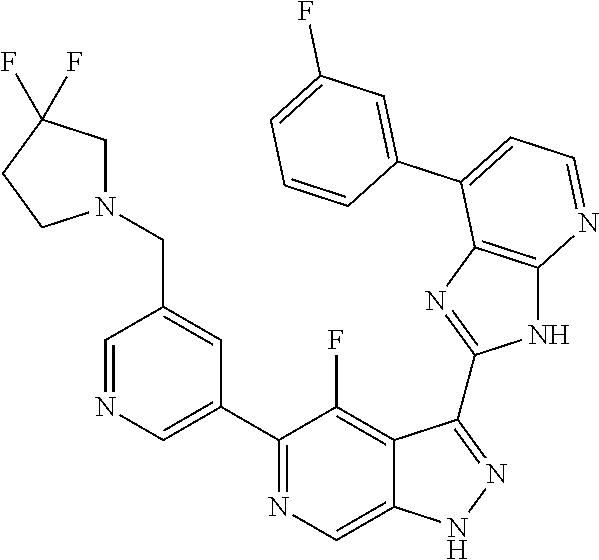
C1=NC=C(C2=NC=C3C(=C2F)C(C2=NC4=C(N2)N=CC=C4C2=CC(F)=CC=C2)=NN3)C=C1CN1CC(F)(F)CC1
